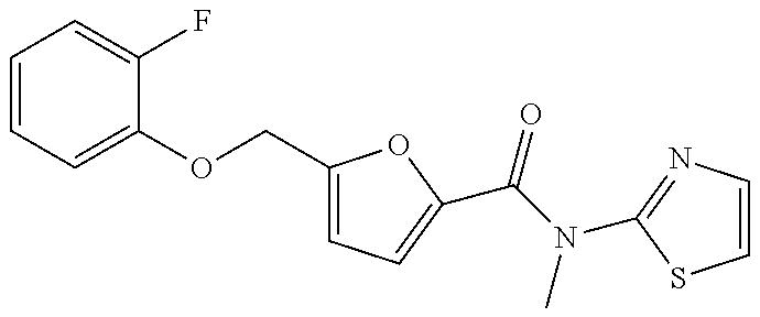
C1=CC=C(OCC2=CC=C(C(N(C)C3=NC=CS3)=O)O2)C(F)=C1
